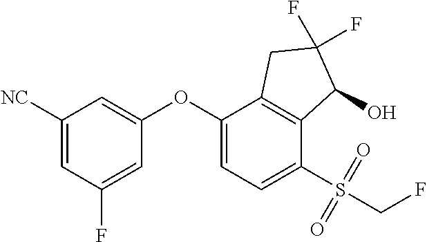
C1([NC])=CC(F)=CC(OC2=CC=C(S(CF)(=O)=O)C3=C2CC(F)(F)C3O)=C1
